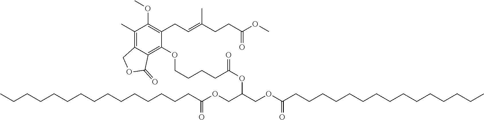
C(C(OC(COC(CCCCCCCCCCCCCCC)=O)COC(CCCCCCCCCCCCCCC)=O)=O)CCCOC1=C2C(=C(C)C(OC)=C1CC=C(CCC(OC)=O)C)COC2=O
